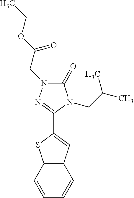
C1(C2=NN(CC(OCC)=O)C(=O)N2CC(C)C)=CC2=C(S1)C=CC=C2
